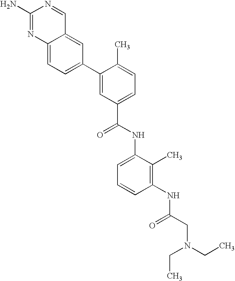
C12=CC=C(C3=CC(C(NC4=CC=CC(NC(CN(CC)CC)=O)=C4C)=O)=CC=C3C)C=C1C=NC(N)=N2
